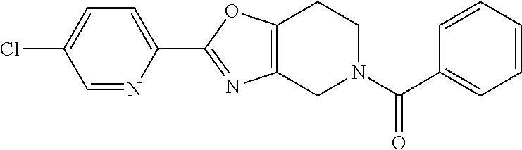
C1=NC(C2=NC3=C(O2)CCN(C(C2=CC=CC=C2)=O)C3)=CC=C1Cl
